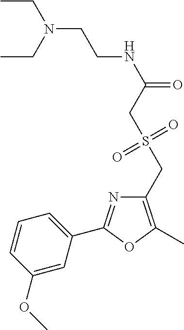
C1=CC(OC)=CC(C2=NC(CS(CC(NCCN(CC)CC)=O)(=O)=O)=C(C)O2)=C1
